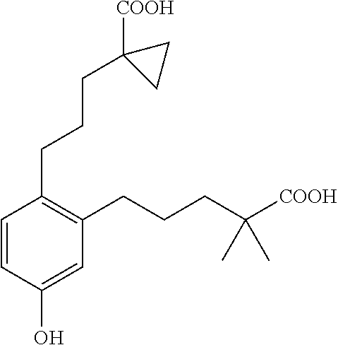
C1=CC(CCCC2([COOH])CC2)=C(CCCC(C)(C)[COOH])C=C1O
